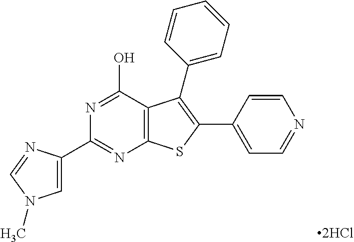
N1=C(C2=CN(C)C=N2)N=C(O)C2=C1SC(C1=CC=NC=C1)=C2C1=CC=CC=C1
